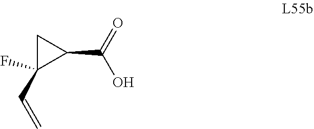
C1C(C=C)(F)C1C(=O)O
